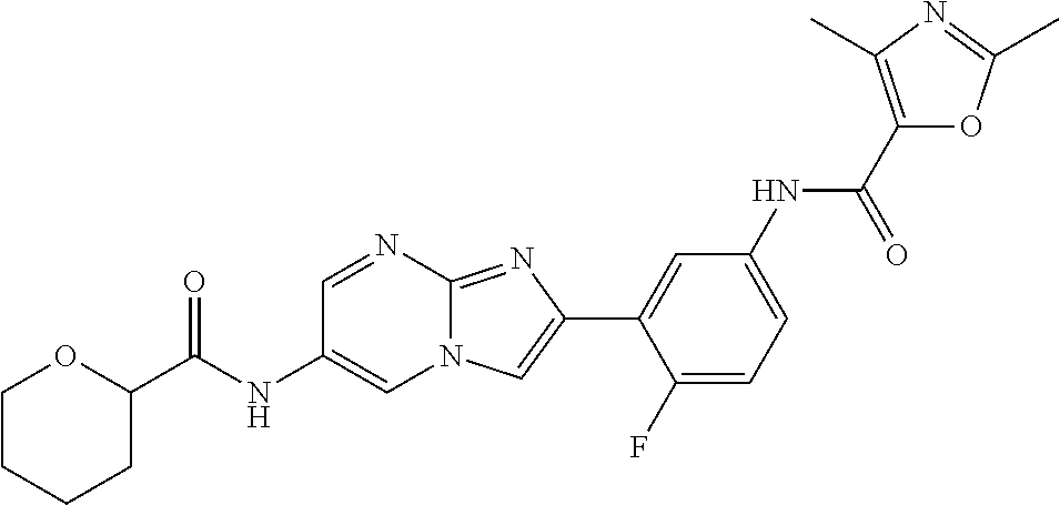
C1=NC2=NC(C3=CC(NC(C4=C(C)N=C(C)O4)=O)=CC=C3F)=CN2C=C1NC(=O)C1OCCCC1
